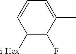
C1([i-Hex])=C(F)C(C)=CC=C1
